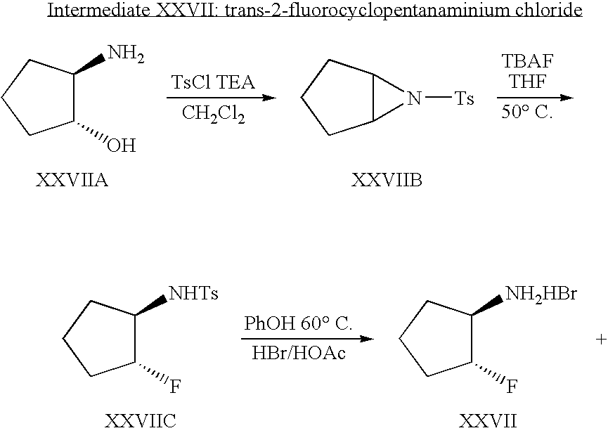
C1(O)C(N)CCC1.[CH2Cl2].[50 C].C12C(CCC1)N2[Ts].[HBr/HOAc].C1(F)C([NHTs])CCC1.C1(F)C([NH2HBr])CCC1
